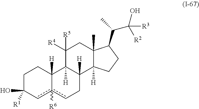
C1C([R1])(O)cc2([R6])cCC3([H])C([H])(C2([H])C1)C([R4])([R5])CC1(C)C3([H])CCC1C(C)C([R2])(O)[R3]
